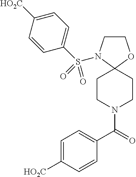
C1CN(S(C2=CC=C([HO2C])C=C2)(=O)=O)C2(O1)CCN(C(C1=CC=C([HO2C])C=C1)=O)CC2
